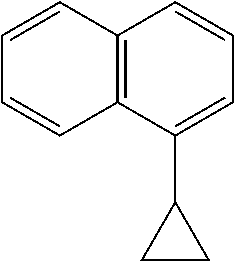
C12=C(C(C3CC3)=CC=C1)C=CC=C2
